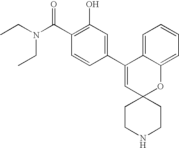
C1(C2=CC(O)=C(C(N(CC)CC)=O)C=C2)=CC2(OC3=CC=CC=C13)CCNCC2
